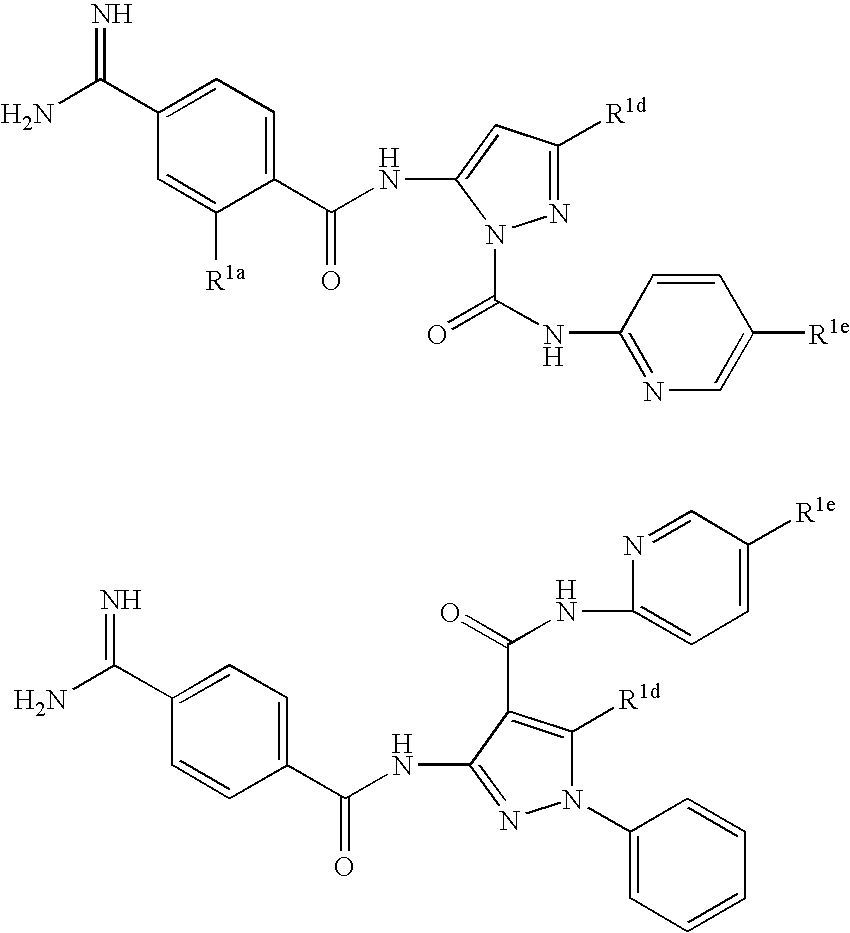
C1(C(N)=N)=CC=C(C(NC2=CC([R1d])=NN2C(NC2=NC=C([R1e])C=C2)=O)=O)C([R1a])=C1.C1(C(N)=N)=CC=C(C(NC2=NN(C3=CC=CC=C3)C([R1d])=C2C(=O)NC2=CC=C([R1e])C=N2)=O)C=C1
